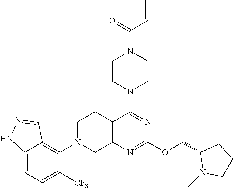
C12=C(N=C(OCC3N(C)CCC3)N=C1N1CCN(C(=O)C=C)CC1)CN(C1=C3C(=CC=C1[CF3])NN=C3)CC2
